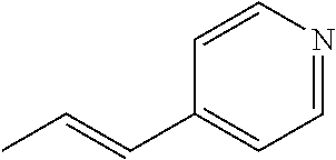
C1=NC=CC(C=CC)=C1
